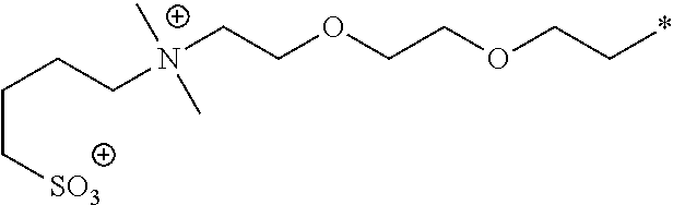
C(C[SO3])CC[N+](CCOCCOCC*)(C)C
